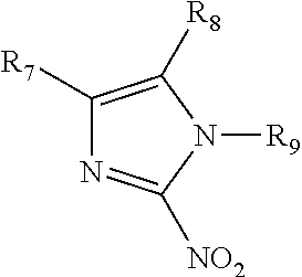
C1([R7])=C([R8])N([R9])C([NO2])=N1
